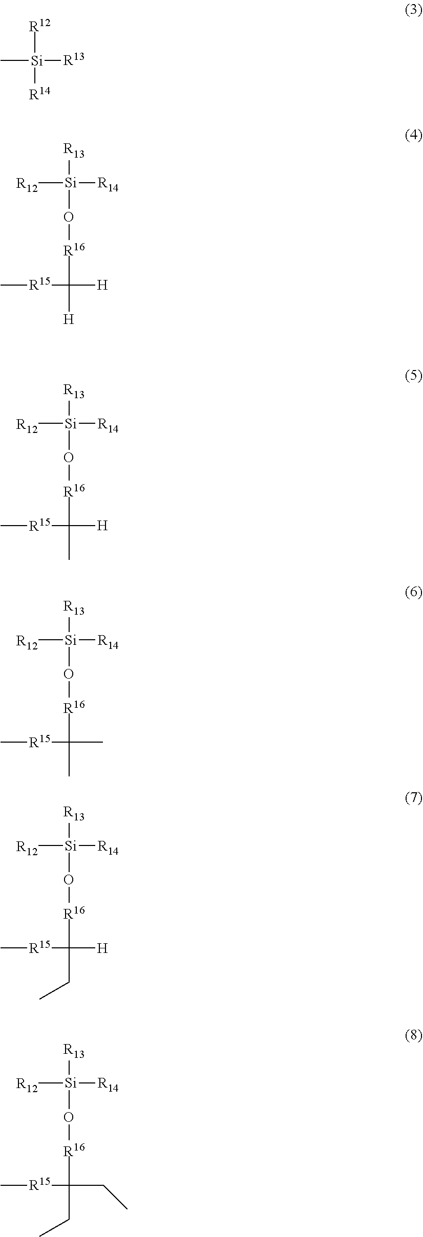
[R12][Si]([R14])(C)[R13].[R13][Si]([R12])([R14])O[R16]C([R15]C)([H])[H].[R13][Si]([R12])([R14])O[R16]C([R15]C)([H])C.[R13][Si]([R12])([R14])O[R16]C([R15]C)(C)C.[R13][Si]([R12])([R14])O[R16]C([R15]C)([H])CC.[R13][Si]([R12])([R14])O[R16]C([R15]C)(CC)CC
